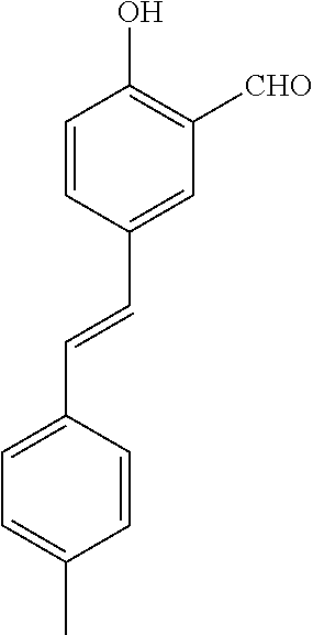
C1=CC(C=CC2=CC=C(C)C=C2)=CC([CHO])=C1O
